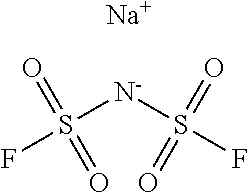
S([N-]S(F)(=O)=O)(F)(=O)=O.[Na]
